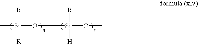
C[Si](OC[Si](OC)([R])[H])([R])[R]
